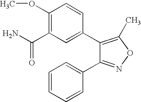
C1(C2=CC(C(N)=O)=C(OC)C=C2)=C(C)ON=C1C1=CC=CC=C1
